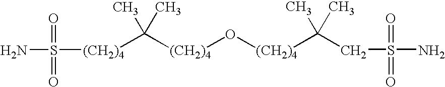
[(CH2)4](C(C)(C)[(CH2)4]S(N)(=O)=O)O[(CH2)4]C(C)(C)CS(N)(=O)=O
